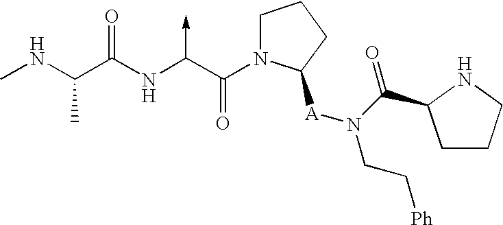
C(NC)(C(NC(C(N1CCCC1[A]N(CC[Ph])C(=O)C1CCCN1)=O)->C)=O)C
